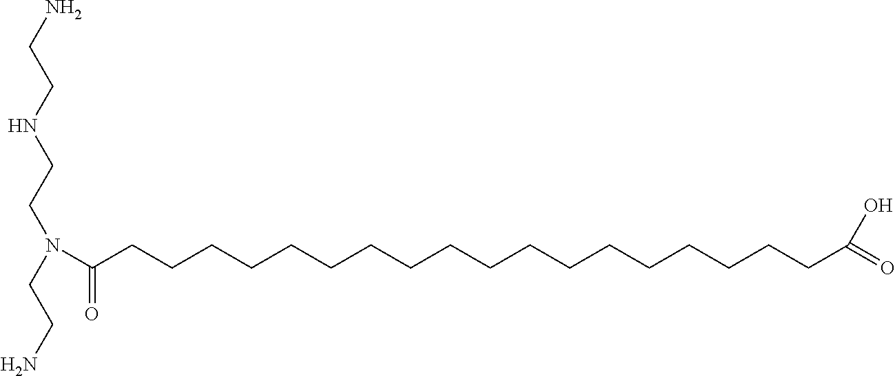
C(CC(N(CCNCCN)CCN)=O)CCCCCCCCCCCCCCCCC(=O)O
